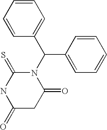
N1(C(C2=CC=CC=C2)C2=CC=CC=C2)C(=S)NC(=O)CC1=O
